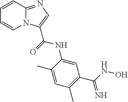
C1=CC2=NC=C(C(=O)NC3=CC(C(=N)NO)=C(C)C=C3C)N2C=C1
